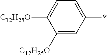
C1([C12H25O])=CC(*)=CC=C1[C12H25O]
